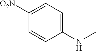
C1(NC)=CC=C([O2N])C=C1
